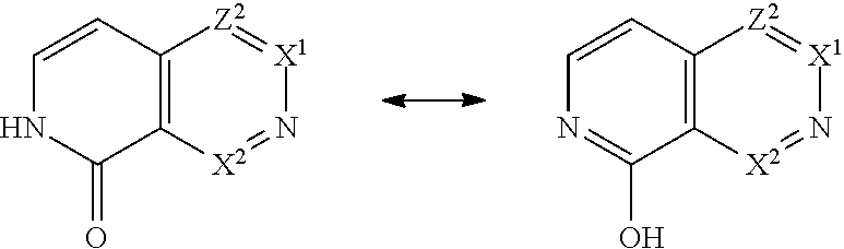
C12=C([X2]=N[X1]=[Z2]1)C(=O)NC=C2.C12=C([X2]=N[X1]=[Z2]1)C(O)=NC=C2
